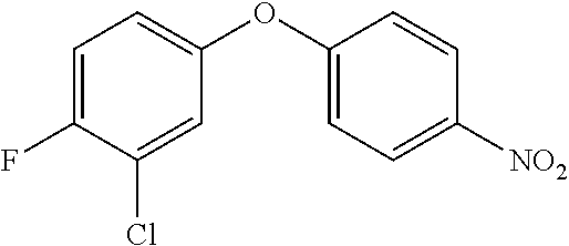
C1=C(OC2=CC=C(F)C(Cl)=C2)C=CC([NO2])=C1
